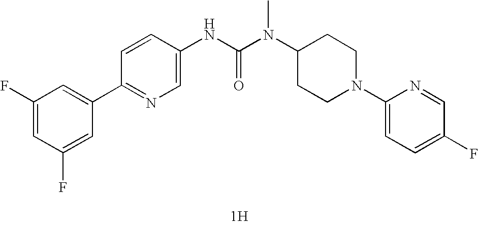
C1(F)=CC(F)=CC(C2=NC=C(NC(N(C3CCN(C4=CC=C(F)C=N4)CC3)C)=O)C=C2)=C1.[1H]
